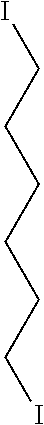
ICCCCCCI
